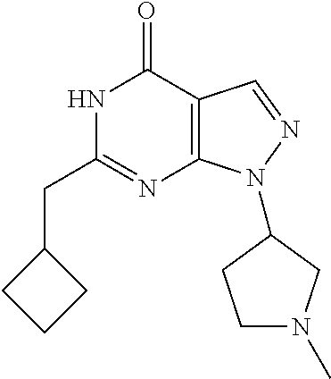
N1C(CC2CCC2)=NC2=C(C1=O)C=NN2C1CN(C)CC1
